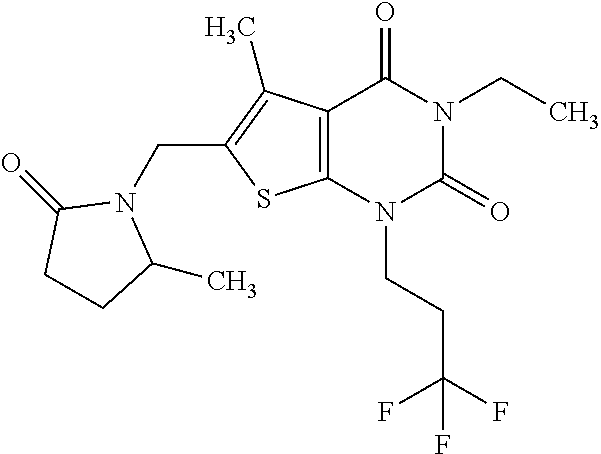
C12=C(N(CCC(F)(F)F)C(=O)N(CC)C1=O)SC(CN1C(=O)CCC1C)=C2C
